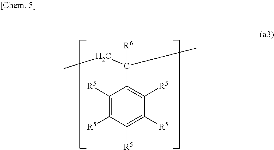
C1([R5])=C([R5])C([R5])=C([R5])C([R5])=C1C([R6])(CC)C
